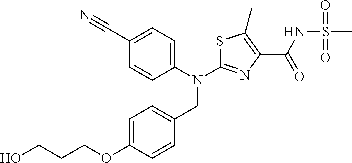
N(C1=NC(C(NS(C)(=O)=O)=O)=C(C)S1)(CC1=CC=C(OCCCO)C=C1)C1=CC=C(C#N)C=C1
